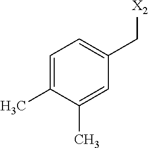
C1=C(C)C(C)=CC(C[X2])=C1
